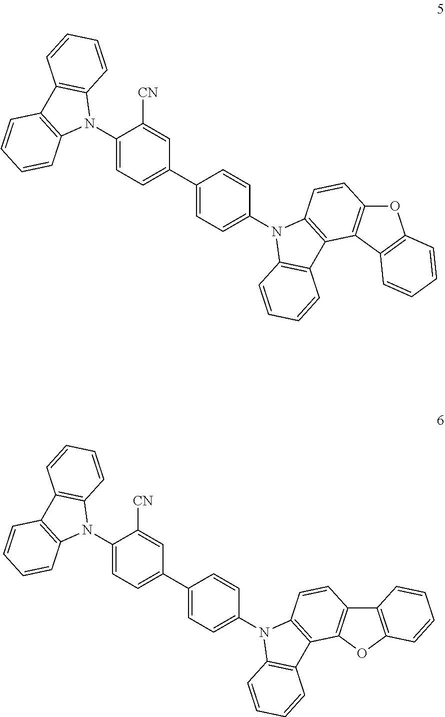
C1(N2C3=C(C4=C2C=CC=C4)C=CC=C3)=CC=C(C2=CC=C(N3C4=C(C5=C3C=CC3=C5C5=C(O3)C=CC=C5)C=CC=C4)C=C2)C=C1[CN].C1(N2C3=C(C4=C2C=CC=C4)C=CC=C3)=CC=C(C2=CC=C(N3C4=C(C5=C3C=CC3=C5OC5=C3C=CC=C5)C=CC=C4)C=C2)C=C1[CN]
